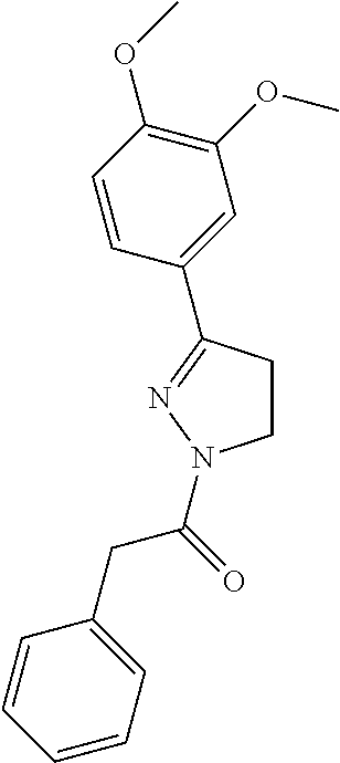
C1CC(C2=CC(OC)=C(OC)C=C2)=NN1C(CC1=CC=CC=C1)=O
